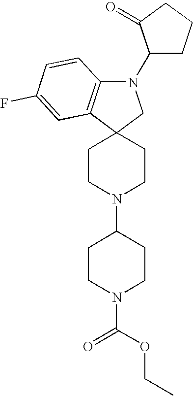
C1CN(C2CCN(C(=O)OCC)CC2)CCC12C1=C(N(C3CCCC3=O)C2)C=CC(F)=C1
